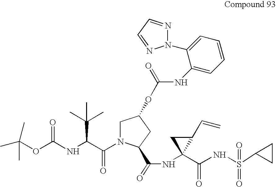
CC(OC(NC(C(N1CC(OC(NC2=CC=CC=C2N2N=CC=N2)=O)CC1C(=O)NC1(C(=O)NS(=O)(C2CC2)=O)C(C=C)C1)=O)C(C)(C)C)=O)(C)C
